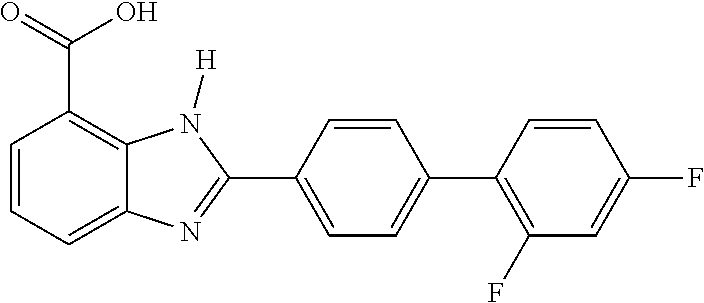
C1=CC=C2C(=C1C(=O)O)N([H])C(C1=CC=C(C3=C(F)C=C(F)C=C3)C=C1)=N2
